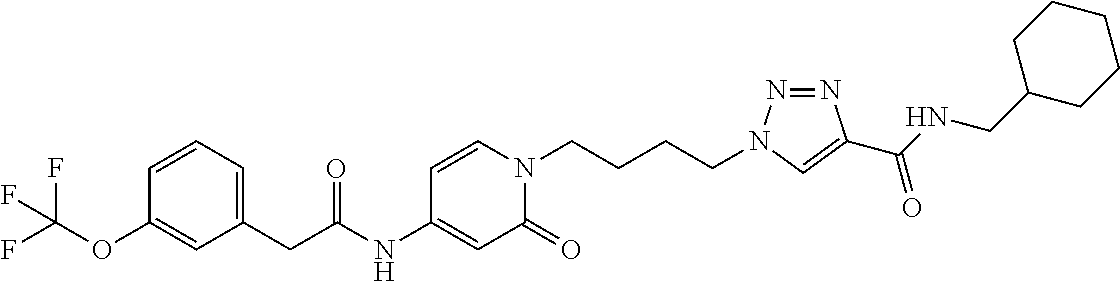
C1(CC(NC2=CC(=O)N(CCCCN3N=NC(C(NCC4CCCCC4)=O)=C3)C=C2)=O)=CC=CC(OC(F)(F)F)=C1
